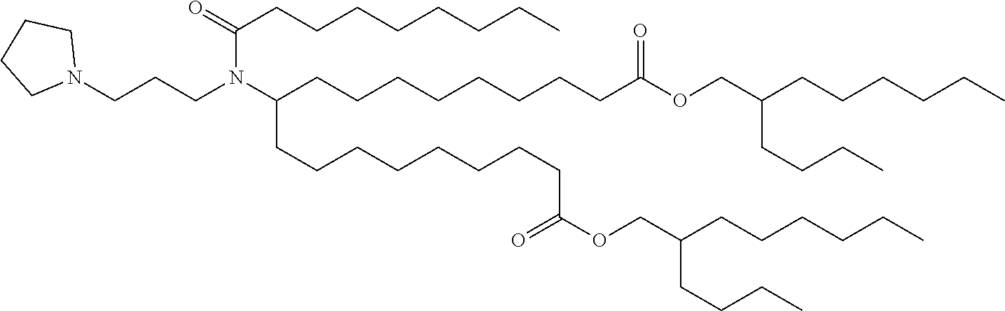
N1(CCCN(C(CCCCCCCC)=O)C(CCCCCCCCC(OCC(CCCCCC)CCCC)=O)CCCCCCCCC(=O)OCC(CCCCCC)CCCC)CCCC1
